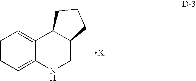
C1=C2C(=CC=C1)C1C(CN2)CCC1
